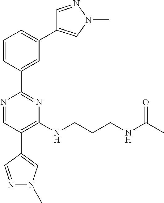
N1=CC(C2=CN(C)N=C2)=C(NCCCNC(C)=O)N=C1C1=CC(C2=CN(C)N=C2)=CC=C1
